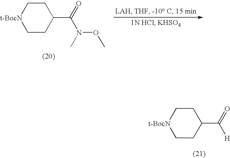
C1[t-BocN]CCC(C(=O)[H])C1.C1[t-BocN]CCC(C(=O)N(C)OC)C1
